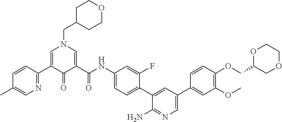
C1=C(C2=NC=C(C)C=C2)C(=O)C(C(NC2=CC=C(C3=CC(C4=CC(OC)=C(OCC5COCCO5)C=C4)=CN=C3N)C(F)=C2)=O)=CN1CC1CCOCC1
